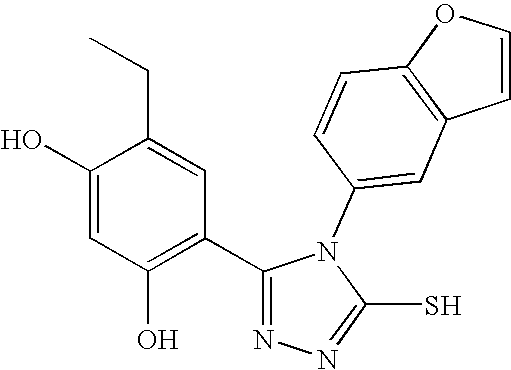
C1(O)=CC(O)=C(C2=NN=C(S)N2C2=CC3=C(C=C2)OC=C3)C=C1CC
